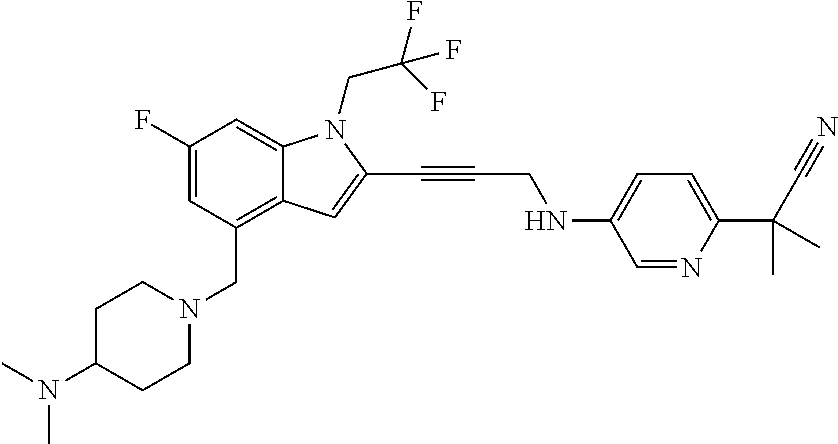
C1(F)=CC(CN2CCC(N(C)C)CC2)=C2C(=C1)N(CC(F)(F)F)C(C#CCNC1=CC=C(C(C#N)(C)C)N=C1)=C2
